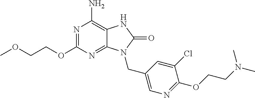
N1=C(OCCOC)N=C2C(=C1N)NC(=O)N2CC1=CN=C(OCCN(C)C)C(Cl)=C1
